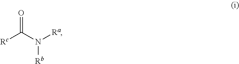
[Rc]C(N([Ra])[Rb])=O
